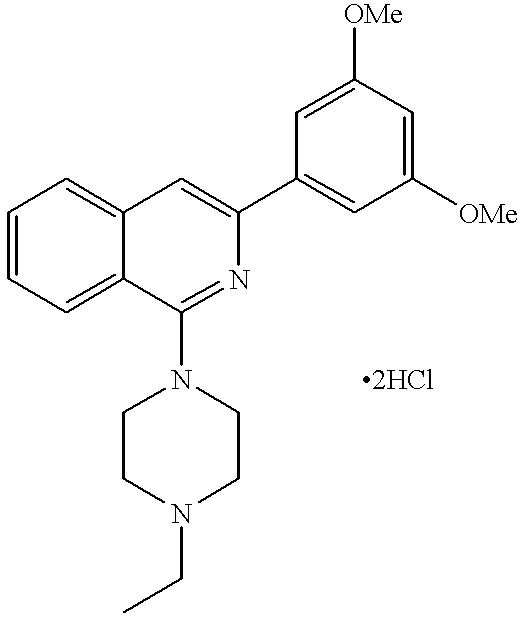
C1=CC=C2C(=C1)C=C(C1=CC([OMe])=CC([OMe])=C1)N=C2N1CCN(CC)CC1.[2HCl]
